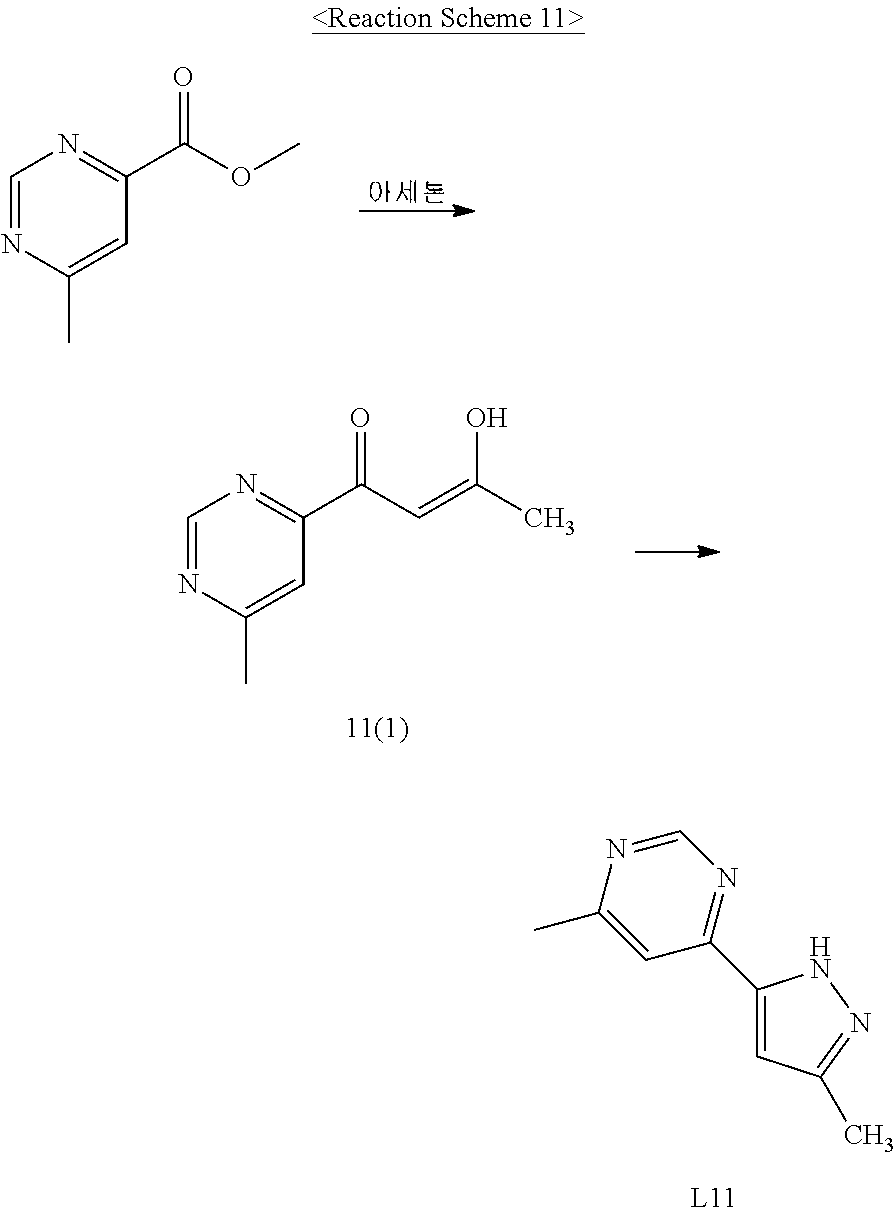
C1=NC(C)=CC(C(OC)=O)=N1.N1=C(C2=CC(C)=NN2)C=C(C)N=C1.C1=NC(C)=CC(C(C=C(C)O)=O)=N1
